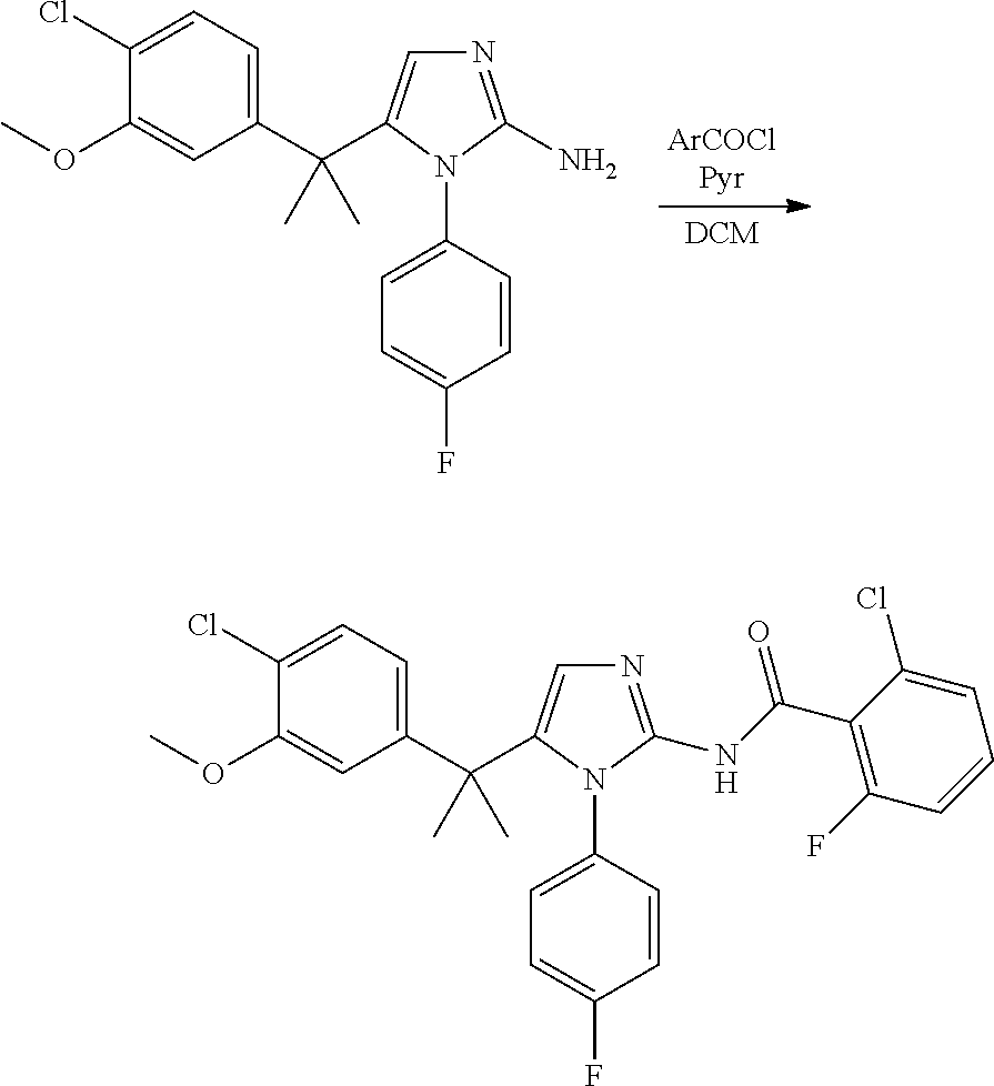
C1(Cl)=CC=C(C(C)(C)C2=CN=C(N)N2C2=CC=C(F)C=C2)C=C1OC.C1(Cl)=CC=C(C(C)(C)C2=CN=C(NC(C3=C(F)C=CC=C3Cl)=O)N2C2=CC=C(F)C=C2)C=C1OC
